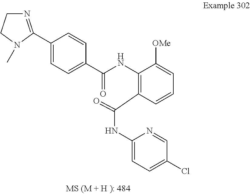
C1(C2=NCCN2C)=CC=C(C(NC2=C(C(NC3=CC=C(Cl)C=N3)=O)C=CC=C2[OMe])=O)C=C1
